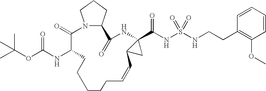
N12C(CCC1)C(=O)NC1(C(NS(=O)(=O)NCCC3=C(OC)C=CC=C3)=O)C(C1)C=CCCCCCC(NC(OC(C)(C)C)=O)C2=O
